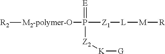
[M2-polymer-O](P(=[E])([Z1][L][M][R])[Z2][K][G])[R2]
